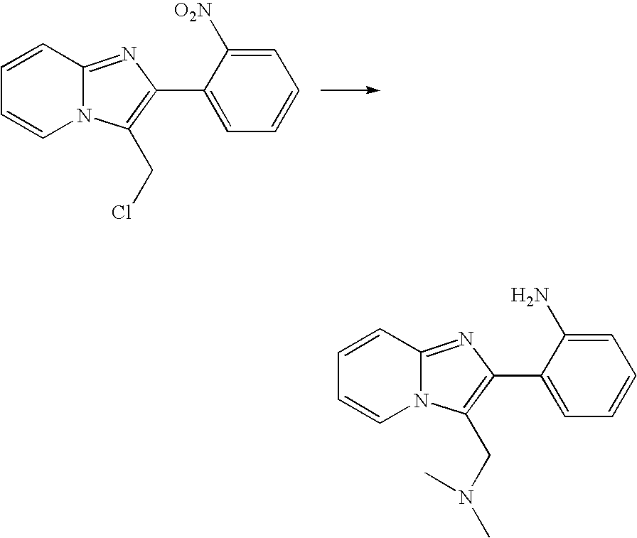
C1=CC2=NC(C3=CC=CC=C3[O2N])=C(CCl)N2C=C1.C1=CC2=NC(C3=CC=CC=C3N)=C(CN(C)C)N2C=C1
